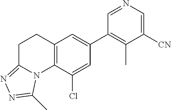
N1=CC(C2=CC3=C(C(Cl)=C2)N2C(=NN=C2C)CC3)=C(C)C([CN])=C1
